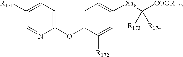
C1(OC2=CC=C([Xa6]C([COOR175])([R173])[R174])C=C2[R172])=CC=C([R171])C=N1
